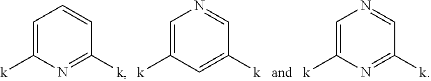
C1=C([k])N=C([k])C=C1.C1=C([k])C=C([k])C=N1.C1=C([k])N=C([k])C=N1
